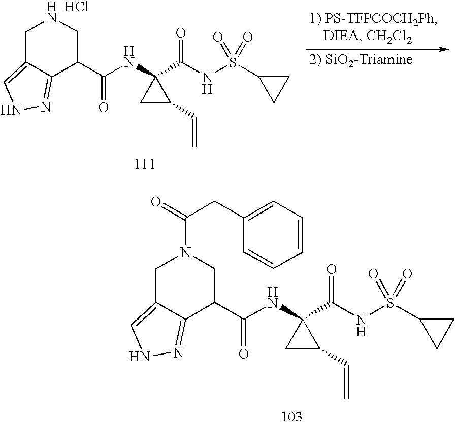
C1C2=CNN=C2C(C(NC2(C(NS(C3CC3)(=O)=O)=O)CC2C=C)=O)CN1.Cl.C1C2=CNN=C2C(C(NC2(C(NS(C3CC3)(=O)=O)=O)CC2C=C)=O)CN1C(=O)CC1=CC=CC=C1
